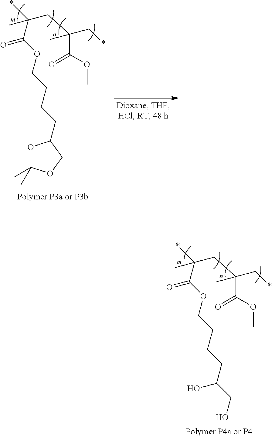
C(CCCCOC(C(*)(CC(C*)(C(OC)=O)C)C)=O)(CO)O.C(CCCOC(C(*)(CC(C*)(C(OC)=O)C)C)=O)C1OC(C)(C)OC1
